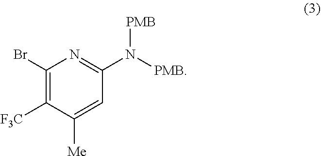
[PMB]N(C1=NC(Br)=C([F3C])C([Me])=C1)[PMB]
